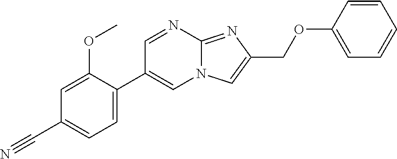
C12=NC(COC3=CC=CC=C3)=CN1C=C(C1=CC=C(C#N)C=C1OC)C=N2
